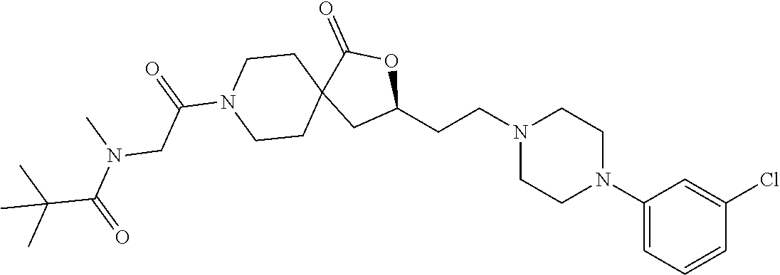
C1(N2CCN(CCC3OC(=O)C4(C3)CCN(C(CN(C(C(C)(C)C)=O)C)=O)CC4)CC2)=CC=CC(Cl)=C1
